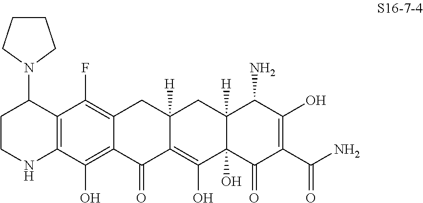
C12=C(C(O)=C3C(=C1F)CC1([H])C(=C(O)C4(O)C([H])(C1)C(N)C(O)=C(C(N)=O)C4=O)C3=O)NCCC2N1CCCC1
